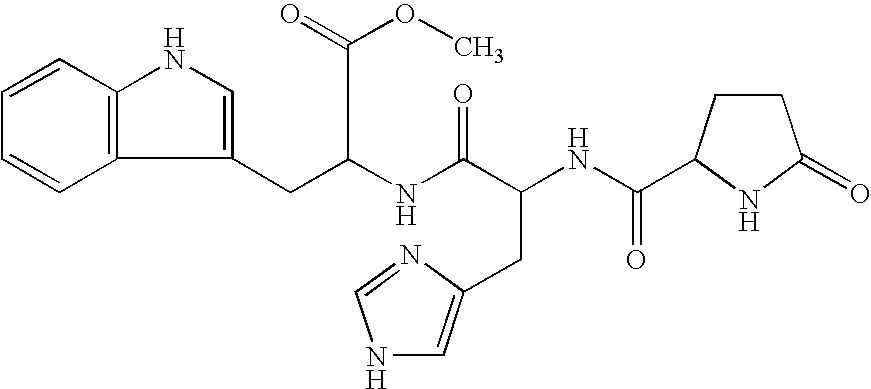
C1=CC2=C(C=C1)C(CC(NC(C(NC(C1CCC(=O)N1)=O)CC1=CNC=N1)=O)C(=O)OC)=CN2
